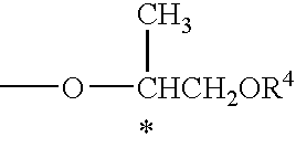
CO[CHCH2OR4]C
